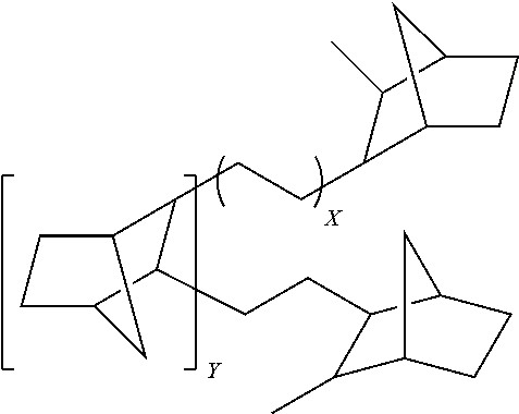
C1(CCC2C3CCC(C2CCC2C(C)C4CCC2C4)C3)C2CCC(C1C)C2.[Y].[X]
